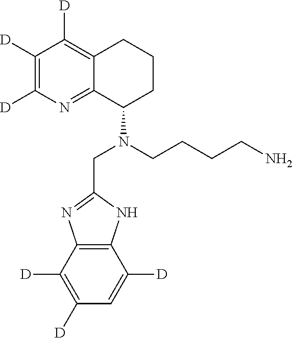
C12=C(C([D])=C([D])C=C1[D])N=C(CN(C1CCCC3=C([D])C([D])=C([D])N=C13)CCCCN)N2
